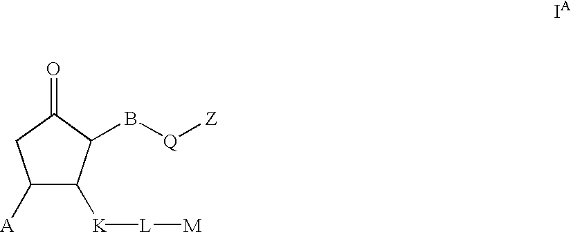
O=C1CC([A])C([K][L][M])C1B[Q][Z].[IA]
